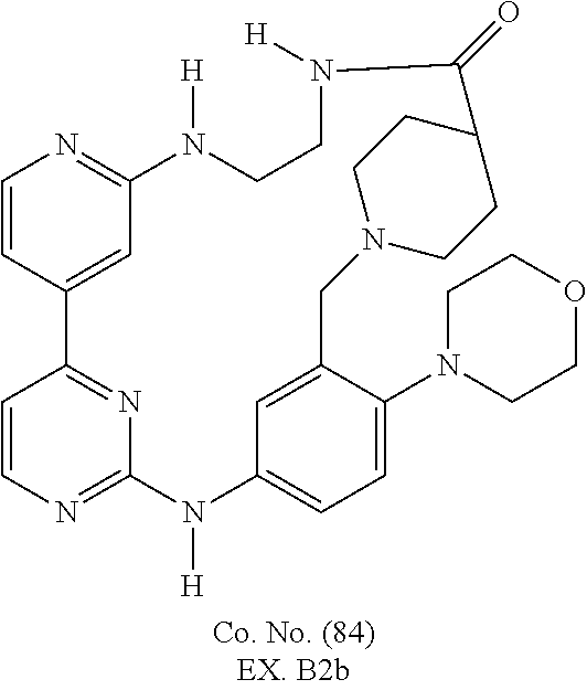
C1=CC2=NC(=N1)N([H])C1=CC=C(N3CCOCC3)C(=C1)CN1CCC(CC1)C(=O)N([H])CCN([H])C1=NC=CC2=C1
